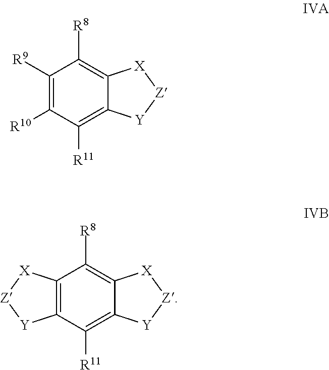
C1([R9])=C([R10])C([R11])=C2C(=C1[R8])[X][Z][Y]2.C12=C(C([R11])=C3C(=C1[R8])[X][Z][Y]3)[Y][Z][X]2
